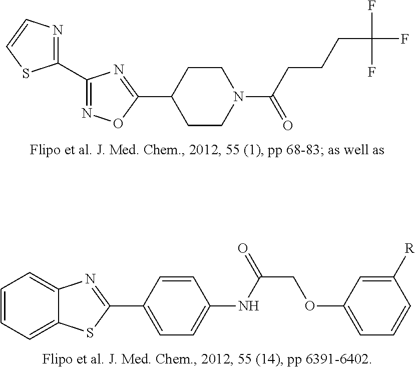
C1(C2=NOC(C3CCN(C(=O)CCCC(F)(F)F)CC3)=N2)=NC=CS1.C1=CC=C2C(=C1)N=C(C1=CC=C(NC(COC3=CC=CC([R])=C3)=O)C=C1)S2
